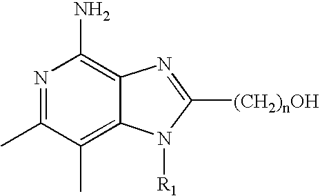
N1=C(C)C(C)=C2C(=C1N)N=C([(CH2)nOH])N2[R1]
